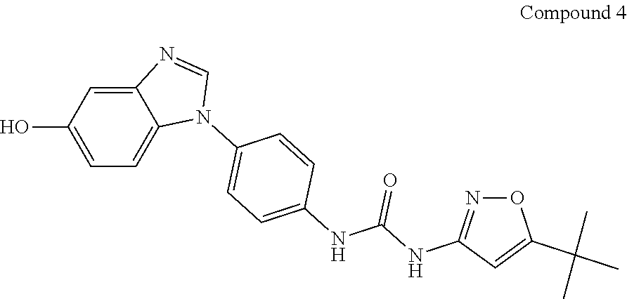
C12=CC(O)=CC=C1N(C1=CC=C(NC(NC3=NOC(C(C)(C)C)=C3)=O)C=C1)C=N2
